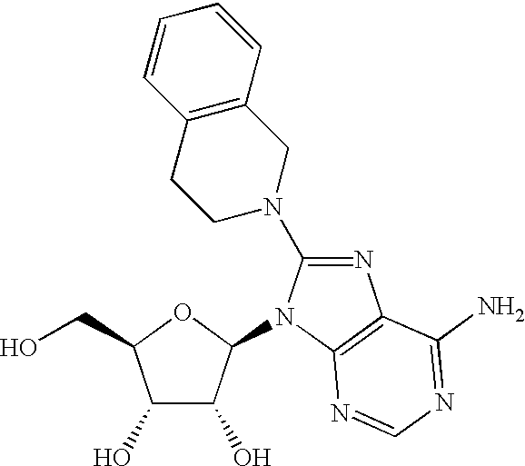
C1(O)C(O)C(N2C(N3CC4=C(CC3)C=CC=C4)=NC3=C2N=CN=C3N)OC1CO
